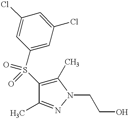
C1(Cl)=CC(S(C2=C(C)N(CCO)N=C2C)(=O)=O)=CC(Cl)=C1
